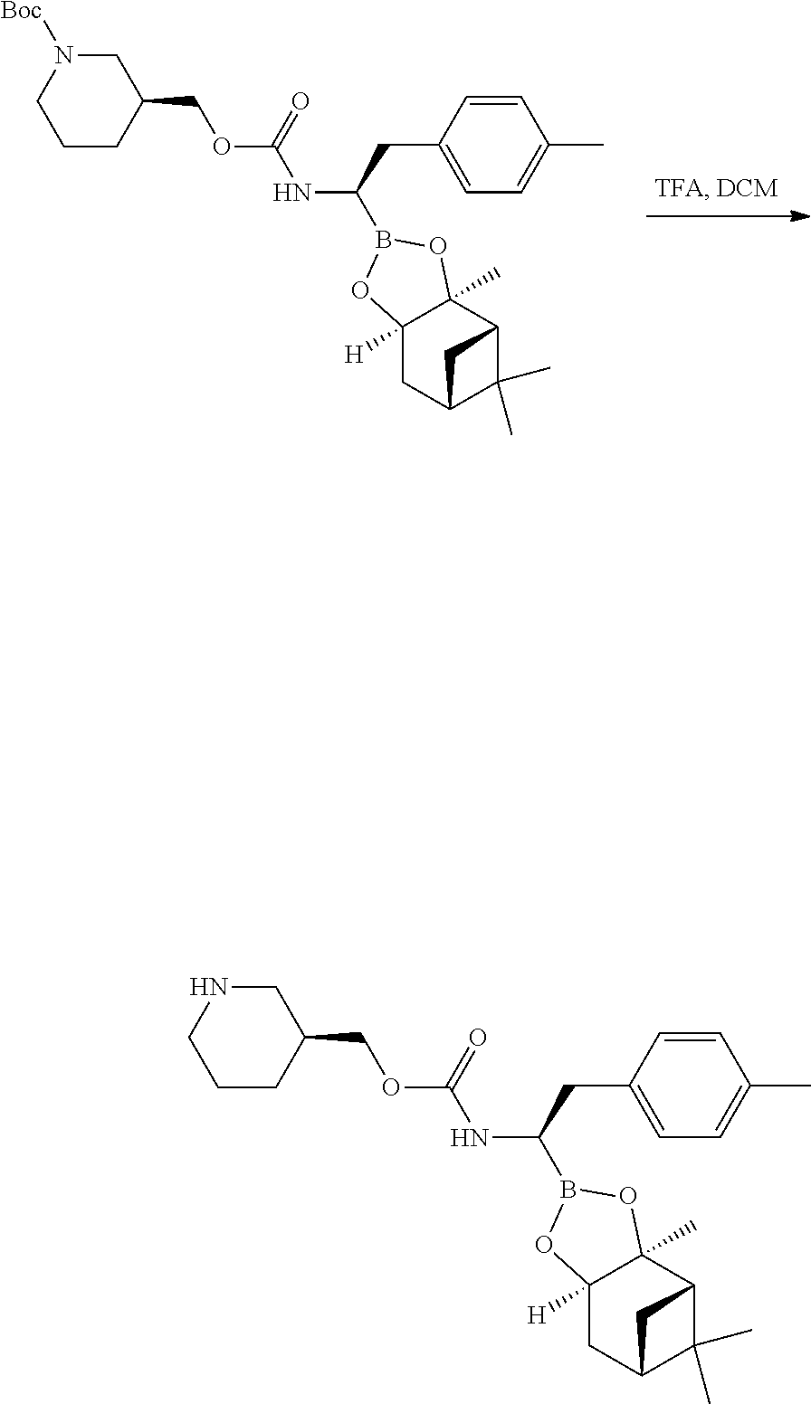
C1(CC(B2OC3([H])C(C)(O2)C2C(C)(C)C(C3)C2)NC(OCC2CCCN([Boc])C2)=O)=CC=C(C)C=C1.C1(CC(B2OC3([H])C(C)(O2)C2C(C)(C)C(C3)C2)NC(OCC2CCCNC2)=O)=CC=C(C)C=C1
